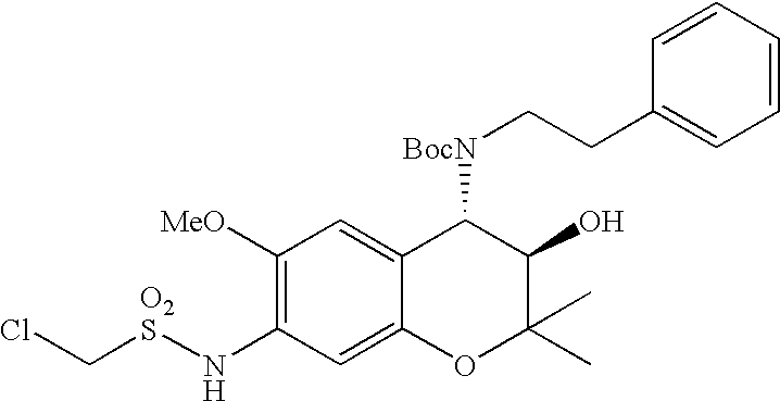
C1([MeO])=C(N[O2S]CCl)C=C2C(=C1)C([BocN]CCC1=CC=CC=C1)C(O)C(C)(C)O2
